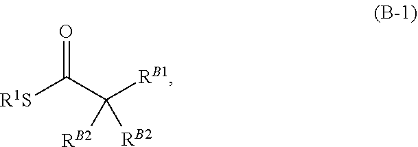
O=C(C([RB1])([RB2])[RB2])[R1S]
